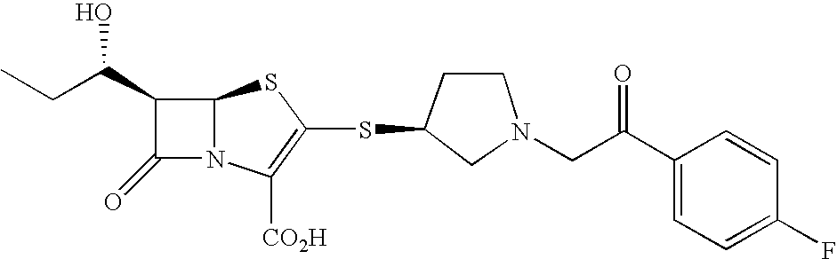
C1(C(CC)O)C(=O)N2C1SC(SC1CN(CC(C3=CC=C(F)C=C3)=O)CC1)=C2[CO2H]
